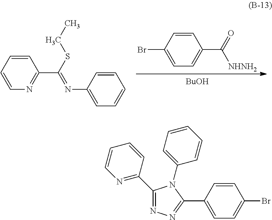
C1(Br)=CC=C(C(=O)[NHNH2])C=C1.[BuOH].C1=CN=C(C(SCC)=NC2=CC=CC=C2)C=C1.C1(Br)=CC=C(C2=NN=C(C3=NC=CC=C3)N2C2=CC=CC=C2)C=C1
